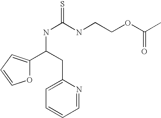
O1C(C(NC(=S)NCCOC(C)=O)CC2=CC=CC=N2)=CC=C1
